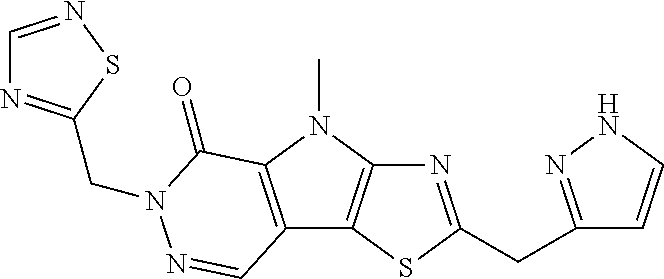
N1=C(CC2=NNC=C2)SC2=C1N(C)C1=C2C=NN(CC2=NC=NS2)C1=O
